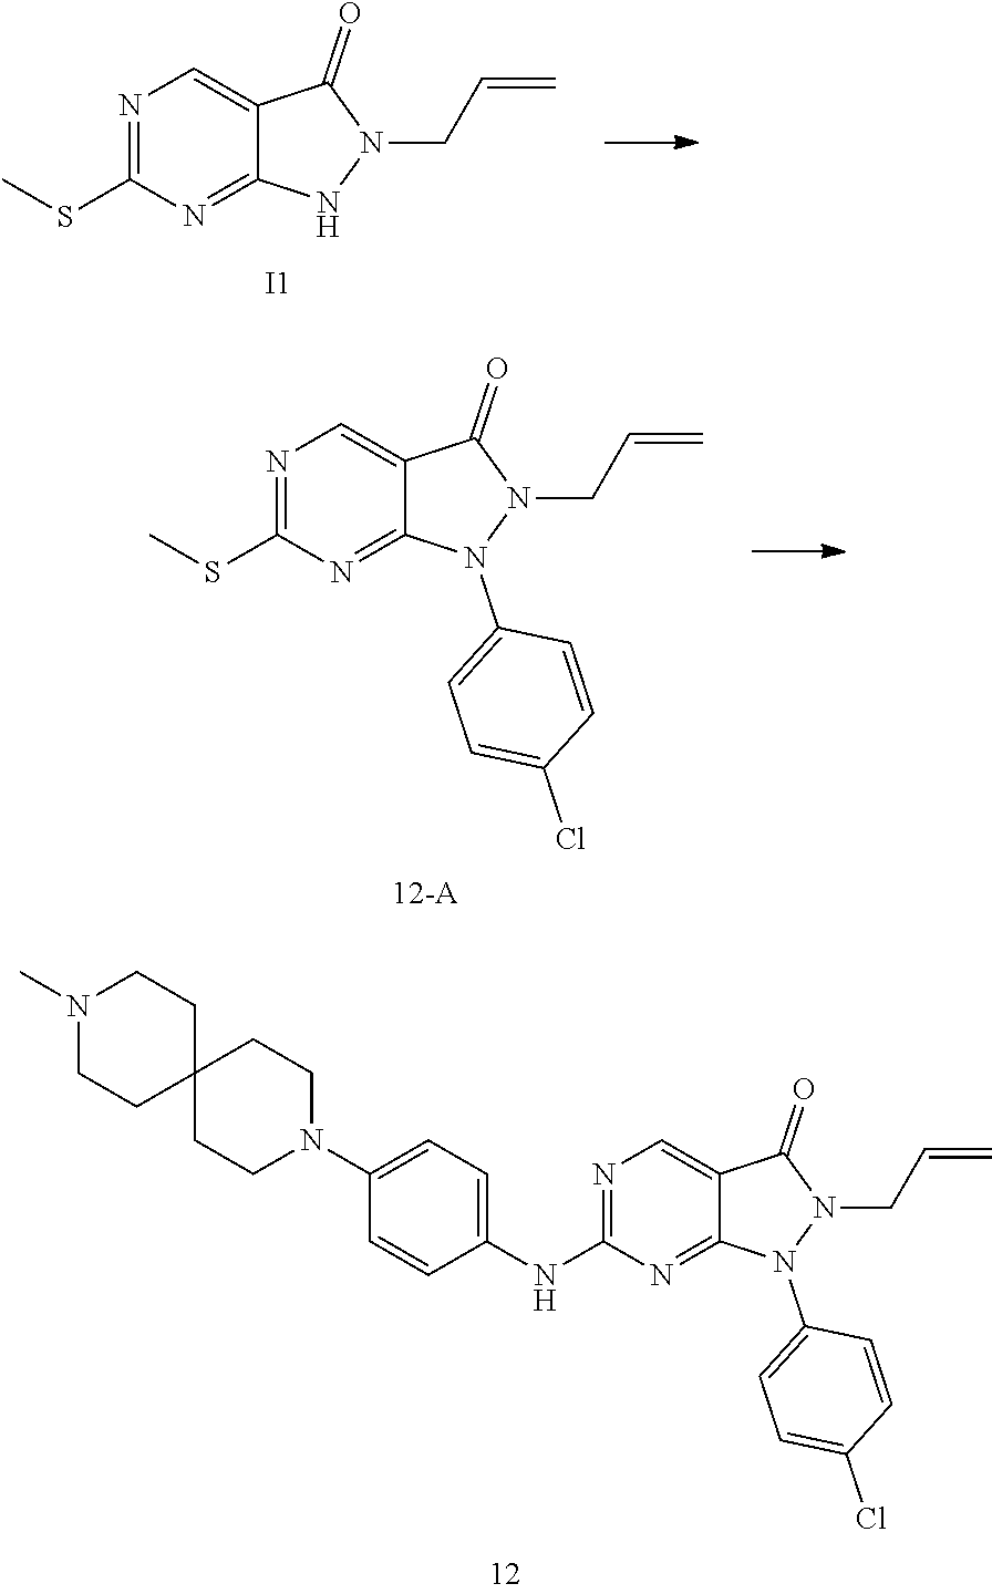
N1=C(SC)N=C2C(=C1)C(=O)N(CC=C)N2.[I1].N1=C(SC)N=C2C(=C1)C(=O)N(CC=C)N2C1=CC=C(Cl)C=C1.N1=C(NC2=CC=C(N3CCC4(CC3)CCN(C)CC4)C=C2)N=C2C(=C1)C(=O)N(CC=C)N2C1=CC=C(Cl)C=C1
